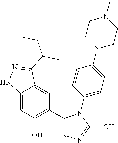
C12=CC(O)=C(C3=NN=C(O)N3C3=CC=C(N4CCN(C)CC4)C=C3)C=C1C(C(CC)C)=NN2
